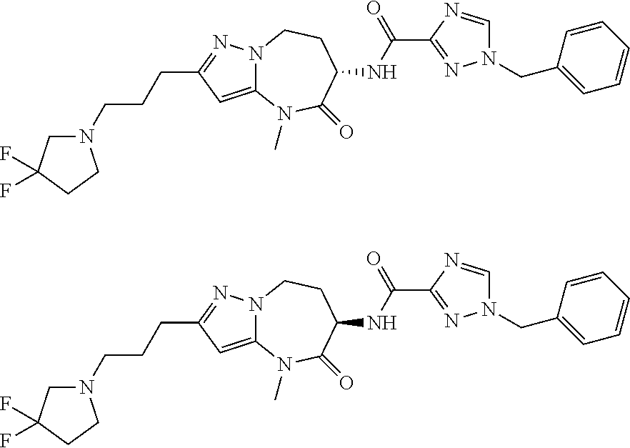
C12=CC(CCCN3CC(F)(F)CC3)=NN1CCC(NC(C1=NN(CC3=CC=CC=C3)C=N1)=O)C(=O)N2C.C12=CC(CCCN3CC(F)(F)CC3)=NN1CCC(NC(C1=NN(CC3=CC=CC=C3)C=N1)=O)C(=O)N2C
